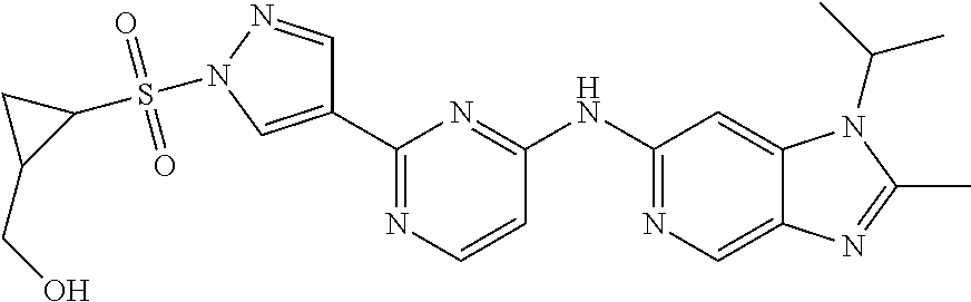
C1(C2=CN(S(C3CC3CO)(=O)=O)N=C2)=NC=CC(NC2=NC=C3C(=C2)N(C(C)C)C(C)=N3)=N1
